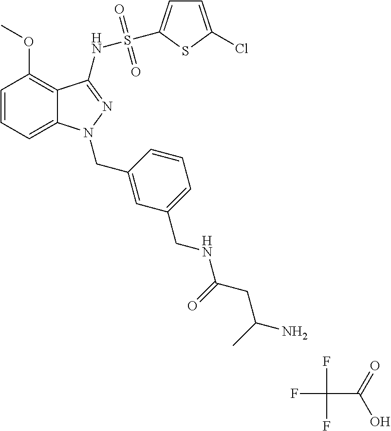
FC(C(=O)O)(F)F.C1=CC=C2C(=C1OC)C(NS(=O)(=O)C1=CC=C(Cl)S1)=NN2CC1=CC(CNC(CC(N)C)=O)=CC=C1
